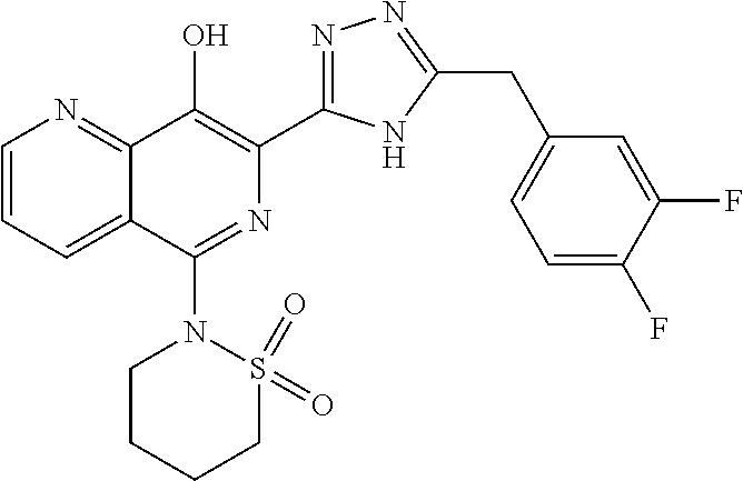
C1=CC=C2C(=N1)C(O)=C(C1=NN=C(CC3=CC=C(F)C(F)=C3)N1)N=C2N1CCCCS1(=O)=O
